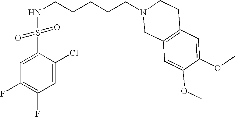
C1(S(NCCCCCN2CC3=C(CC2)C=C(OC)C(OC)=C3)(=O)=O)=CC(F)=C(F)C=C1Cl
